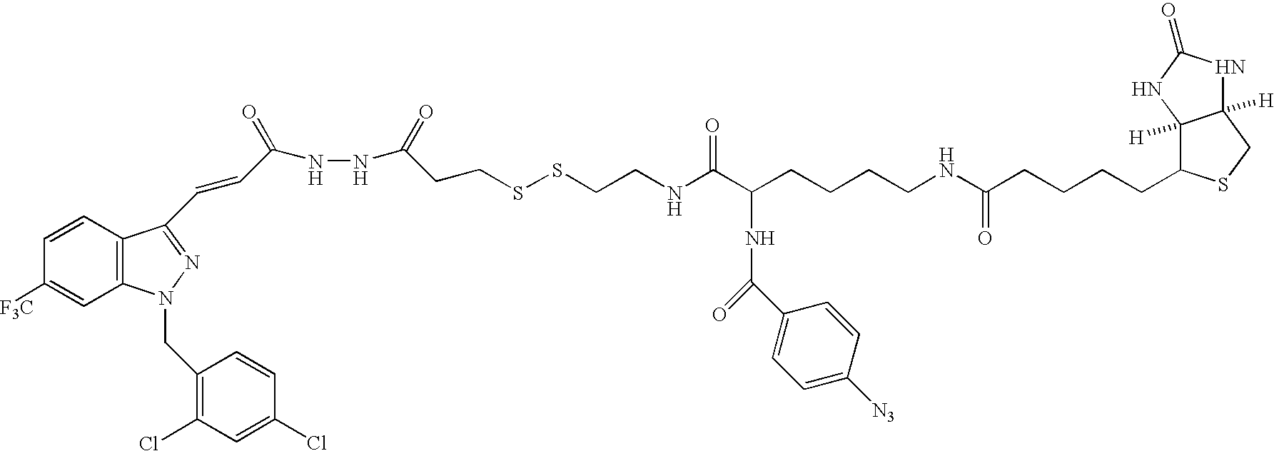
C1=CC2=C(C=C1[F3C])N(CC1=C(Cl)C=C(Cl)C=C1)N=C2C=CC(NNC(CCSSCCNC(C(CCCCNC(=O)CCCCC1C2([H])C([H])(CS1)NC(=O)N2)NC(C1=CC=C([N3])C=C1)=O)=O)=O)=O
